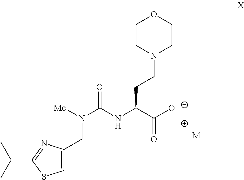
C1CN(CCC(NC(N([Me])CC2=CSC(C(C)C)=N2)=O)C([O-])=O)CCO1.[M]
